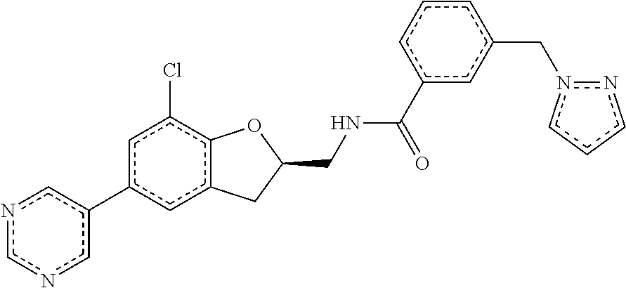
n1cncc(-c2cc3c(c(Cl)c2)OC(CNC(c2cc(Cn4nccc4)ccc2)=O)C3)c1
